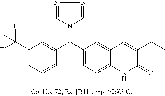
FC(C1=CC=CC(C(C2=CC=C3C(=C2)C=C(CC)C(=O)N3)N2C=NN=C2)=C1)(F)F
